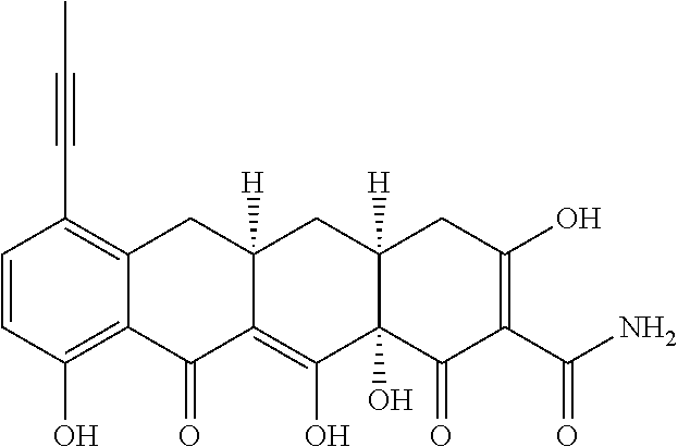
C1=CC(O)=C2C(=C1C#CC)CC1([H])C(=C(O)C3(O)C([H])(C1)CC(O)=C(C(N)=O)C3=O)C2=O
